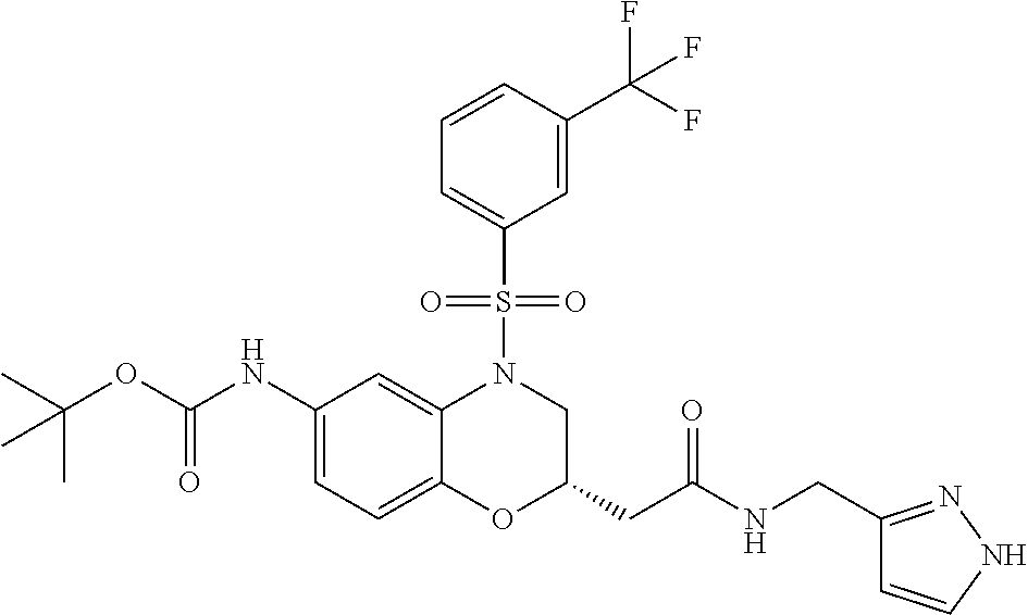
C1(NC(OC(C)(C)C)=O)=CC=C2C(=C1)N(S(C1=CC=CC(C(F)(F)F)=C1)(=O)=O)CC(CC(=O)NCC1=NNC=C1)O2
